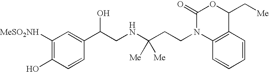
C1([MeSO2NH])=C(O)C=CC(C(CNC(CCN2C3=C(C(C[Me])OC2=O)C=CC=C3)([Me])[Me])O)=C1
